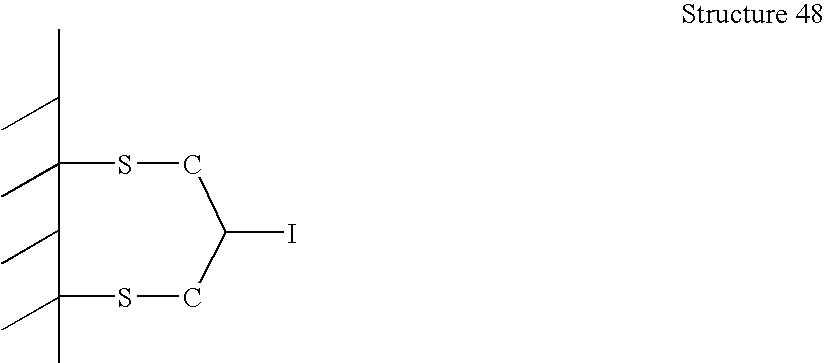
C(C1(C)C(C)C(C)(C)SCC(I)CS1)(C)C
